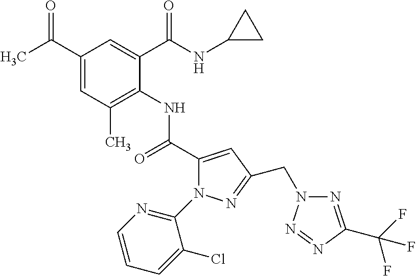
C1(C(C)=O)=CC(C)=C(NC(C2=CC(CN3N=C(C(F)(F)F)N=N3)=NN2C2=NC=CC=C2Cl)=O)C(C(NC2CC2)=O)=C1
